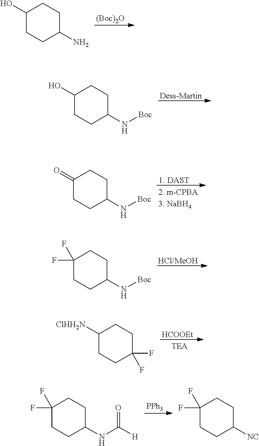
[(Boc)2O].C1(O)CCC(N)CC1.[Dess-Martin].C1(O)CCC(N[Boc])CC1.[1. DAST].C1(=O)CCC(N[Boc])CC1.[HCl/MeOH].C1(F)(F)CCC(N[Boc])CC1.[HCOOEt].C1([ClHH2N])CCC(F)(F)CC1.[PPh3].C1(F)(F)CCC(NC([H])=O)CC1.C1(F)(F)CCC([NC])CC1
